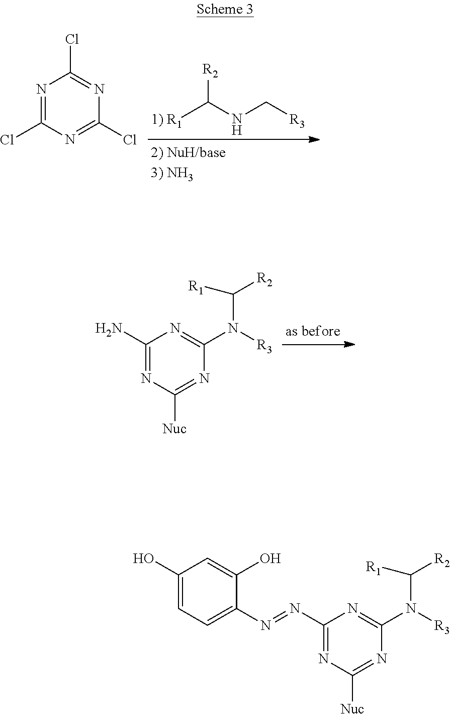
[1) R1]C(NC[R3])[R2].N1=C(Cl)N=C(Cl)N=C1Cl.C1(N)=NC([Nuc])=NC(N([R3])C([R1])[R2])=N1.C1(O)=CC=C(N=NC2=NC([Nuc])=NC(N(C([R2])[R1])[R3])=N2)C(O)=C1
